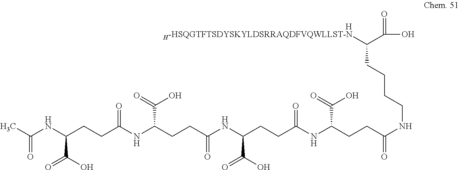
[H-HSQGTFTSDYSKYLDSRRAQDFVQWLLST-N]C(C(O)=O)CCCCNC(=O)CCC(NC(CCC(C(=O)O)NC(=O)CCC(C(O)=O)NC(=O)CCC(C(O)=O)NC(=O)C)=O)C(=O)O.[H]
